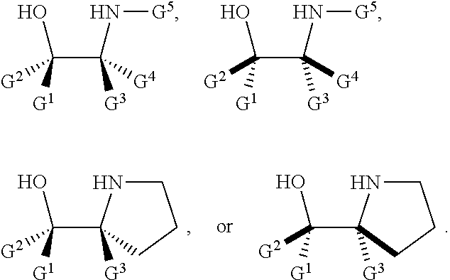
C([G2])([G1])(C([G3])([G4])N[G5])O.C([G2])([G1])(C([G3])([G4])N[G5])O.C([G2])([G1])(O)C1([G3])NCCC1.C([G2])([G1])(O)C1([G3])NCCC1
